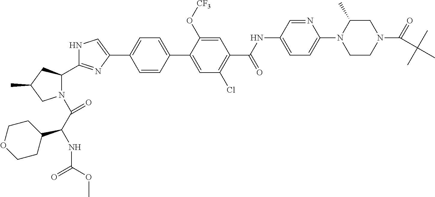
N1(C(C(NC(OC)=O)C2CCOCC2)=O)C(C2=NC(C3=CC=C(C4=CC(Cl)=C(C(NC5=CC=C(N6CCN(C(=O)C(C)(C)C)CC6C)N=C5)=O)C=C4O[CF3])C=C3)=CN2)CC(C)C1
